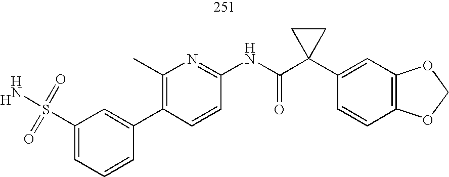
C1(S(N)(=O)=O)=CC=CC(C2=C(C)N=C(NC(C3(C4=CC5=C(C=C4)OCO5)CC3)=O)C=C2)=C1.[H]
